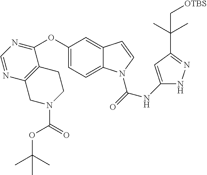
C1(OC2=NC=NC3=C2CCN(C(=O)OC(C)(C)C)C3)=CC=C2C(=C1)C=CN2C(=O)NC1=CC(C(C)(C)C[OTBS])=NN1
